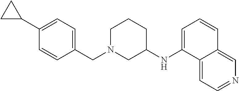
C1=CC(CN2CCCC(NC3=CC=CC4=CN=CC=C34)C2)=CC=C1C1CC1
